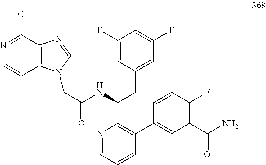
C12=C(N=CN1CC(NC(C1=C(C3=CC(C(N)=O)=C(F)C=C3)C=CC=N1)CC1=CC(F)=CC(F)=C1)=O)C(Cl)=NC=C2
